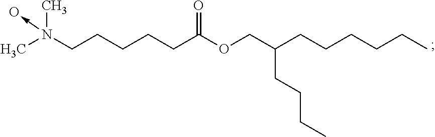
CN(CCCCCC(OCC(CCCCCC)CCCC)=O)(C)->O
